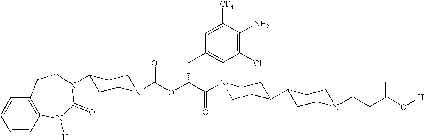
C1=CC2=C(C=C1)CCN(C1CCN(C(OC(C(N3CCC(C4CCN(CCC(O[H])=O)CC4)CC3)=O)CC3=CC(Cl)=C(N)C([CF3])=C3)=O)CC1)C(=O)N2[H]
